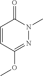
C1=CC(OC)=NN(C)C1=O
